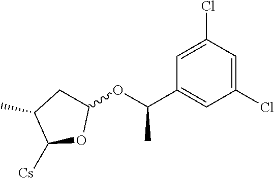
C1=C(Cl)C=C(Cl)C=C1C(OC1CC(C)C([Cs])O1)C
